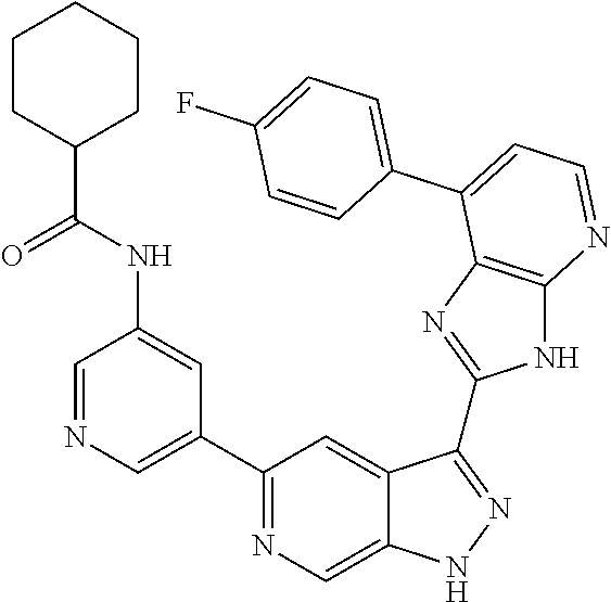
C1=NC=C(C2=NC=C3C(=C2)C(C2=NC4=C(N2)N=CC=C4C2=CC=C(F)C=C2)=NN3)C=C1NC(C1CCCCC1)=O
